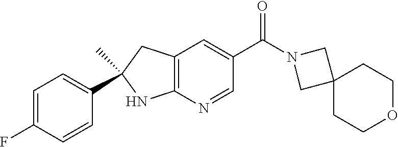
C(C1=CC2=C(N=C1)NC(C)(C1=CC=C(F)C=C1)C2)(=O)N1CC2(C1)CCOCC2
